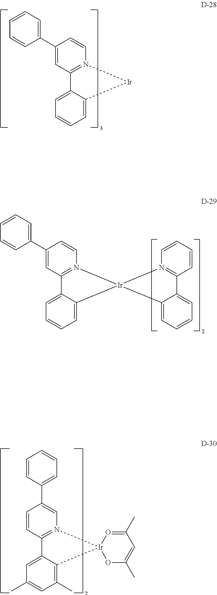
C1=CN2=C(C=C1C1=CC=CC=C1)C1=CC=CC=C1[Ir]2.C1=CN2=C(C=C1C1=CC=CC=C1)C1=CC=CC=C1[Ir]21N2=C(C=CC=C2)C2=CC=CC=C21.C1(C2=CC=CC=C2)=CN2=C(C=C1)C1=CC(C)=CC(C)=C1[Ir]21OC(C)=CC(C)=O1
